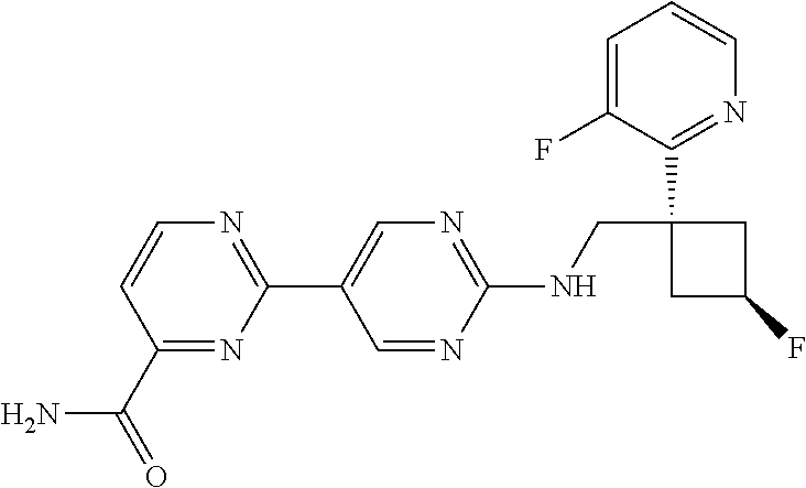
C1(C2=CN=C(NCC3(C4=NC=CC=C4F)CC(F)C3)N=C2)=NC=CC(C(=O)N)=N1
